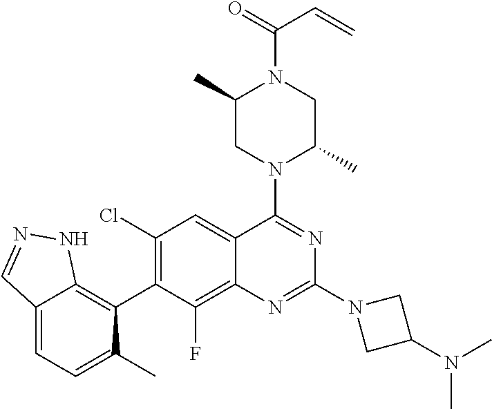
C12=CC=C(C)C(C3=C(Cl)C=C4C(=C3F)N=C(N3CC(N(C)C)C3)N=C4N3C(C)CN(C(=O)C=C)C(C)C3)=C1NN=C2
